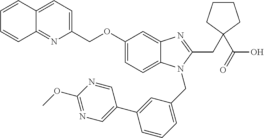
C1=CC=CC2=NC(COC3=CC=C4C(=C3)N=C(CC3(C(O)=O)CCCC3)N4CC3=CC=CC(C4=CN=C(OC)N=C4)=C3)=CC=C12
